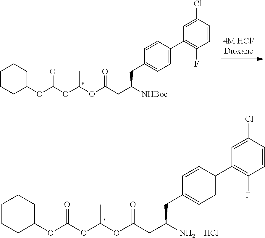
O(C(CC([NHBoc])CC1=CC=C(C2=C(F)C=CC(Cl)=C2)C=C1)=O)C(OC(OC1CCCCC1)=O)C.O(C(CC(N)CC1=CC=C(C2=C(F)C=CC(Cl)=C2)C=C1)=O)C(OC(OC1CCCCC1)=O)C.Cl
